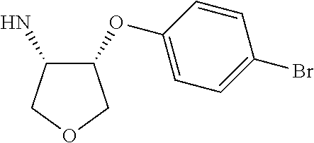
C1(OC2=CC=C(Br)C=C2)C(N)COC1
